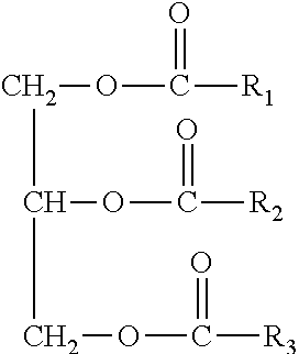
C(C(COC(=O)[R3])OC(=O)[R2])OC(=O)[R1]
